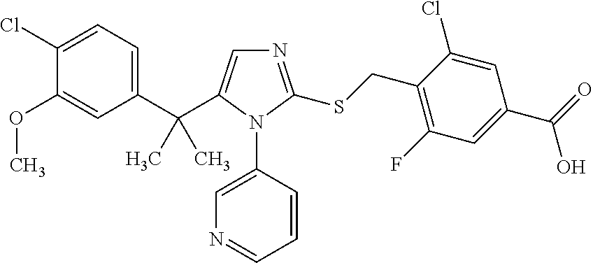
C1(C(C)(C)C2=CN=C(SCC3=C(F)C=C(C(=O)O)C=C3Cl)N2C2=CN=CC=C2)=CC=C(Cl)C(OC)=C1
